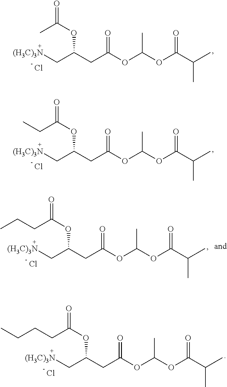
C(C(CC(OC(OC(C(C)C)=O)C)=O)OC(=O)C)[(H3C)3N].Cl.C(C(CC(OC(OC(C(C)C)=O)C)=O)OC(=O)CC)[(H3C)3N].Cl.C(C(CC(OC(OC(C(C)C)=O)C)=O)OC(=O)CCC)[(H3C)3N].Cl.C(C(CC(OC(OC(C(C)C)=O)C)=O)OC(=O)CCCC)[(H3C)3N].Cl
